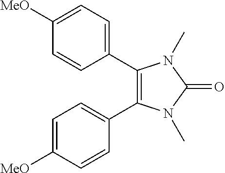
C1(C2=CC=C([MeO])C=C2)=C(C2=CC=C([MeO])C=C2)N(C)C(=O)N1C
